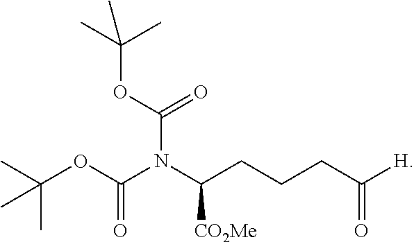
N(C(CCCC([H])=O)[CO2Me])(C(OC(C)(C)C)=O)C(OC(C)(C)C)=O
